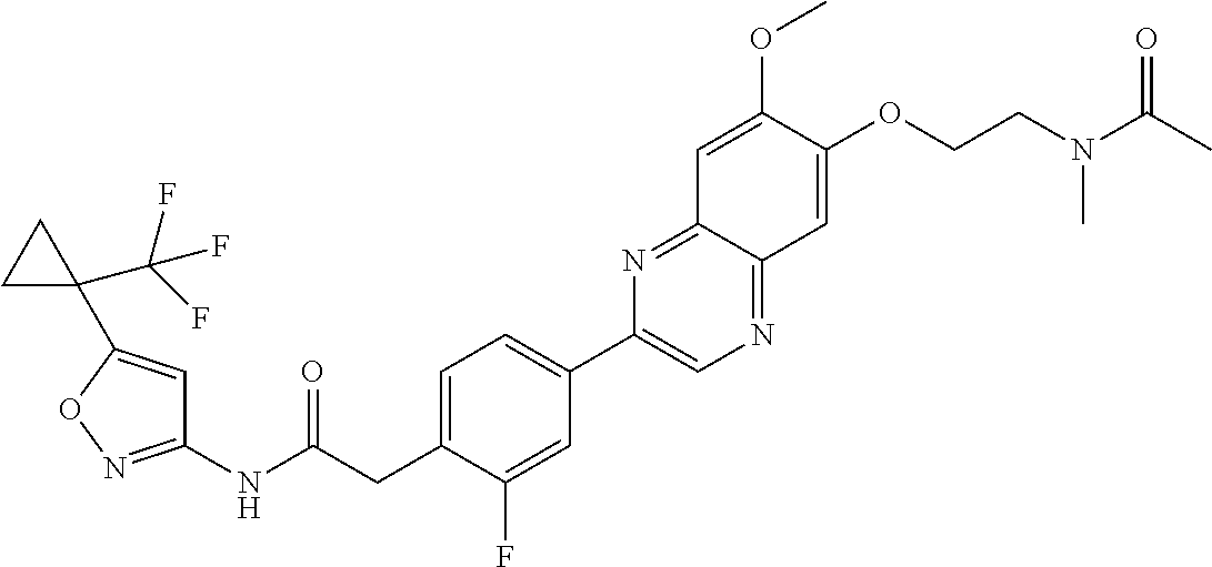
C1(NC(CC2=CC=C(C3=CN=C4C(=N3)C=C(OC)C(OCCN(C(C)=O)C)=C4)C=C2F)=O)=NOC(C2(C(F)(F)F)CC2)=C1
